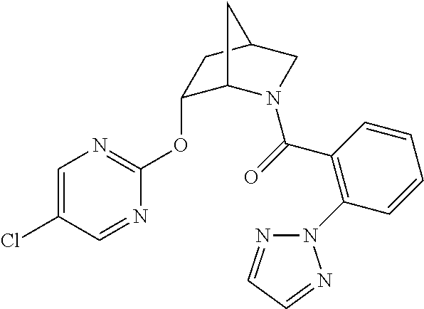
C1=C(Cl)C=NC(OC2C3N(C(=O)C4=C(N5N=CC=N5)C=CC=C4)CC(C2)C3)=N1
